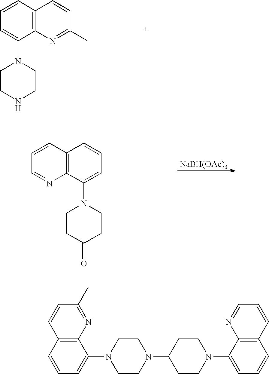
C1=CC2=C(C(N3CCNCC3)=C1)N=C(C)C=C2.[NaBH(OAc)3].C1=CC2=C(N=C1)C(N1CCC(=O)CC1)=CC=C2.C1=CC=C(N2CCN(C3CCN(C4=CC=CC5=C4N=CC=C5)CC3)CC2)C2=C1C=CC(C)=N2
